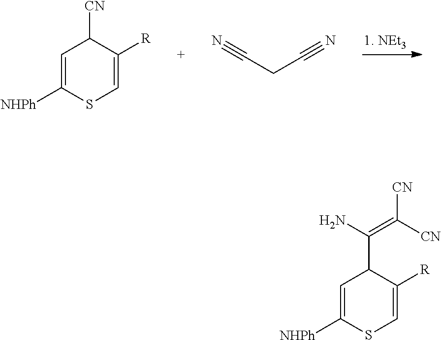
C1=C([NHPh])SC=C([R])C1[CN].C(CC#N)#N.C1=C([NHPh])SC=C([R])C1C(N)=C([CN])[CN]
